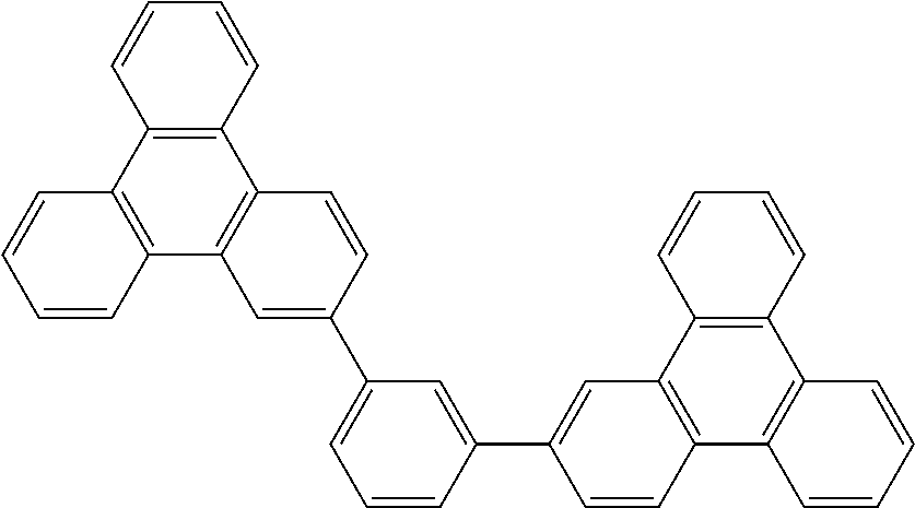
C12=C(C3=C(C4=C1C=C(C1=CC=CC(C5=CC6=C(C=C5)C5=C(C7=C6C=CC=C7)C=CC=C5)=C1)C=C4)C=CC=C3)C=CC=C2
